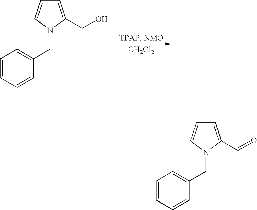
C1=C(CO)N(CC2=CC=CC=C2)C=C1.[CH2Cl2].C1=C(C=O)N(CC2=CC=CC=C2)C=C1
